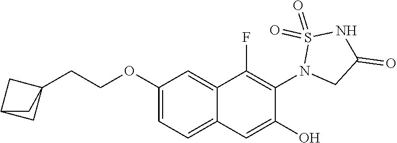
C1(OCCC23CC(C2)C3)=CC=C2C(=C1)C(F)=C(N1CC(=O)NS1(=O)=O)C(O)=C2
